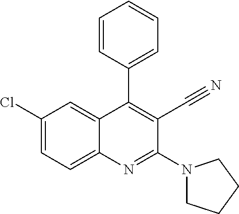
C1=CC(C2=C(C#N)C(N3CCCC3)=NC3=CC=C(Cl)C=C32)=CC=C1
